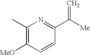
C1(C)=C([MeO])C=CC(C([Me])=C)=N1
